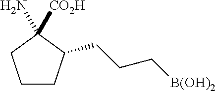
C1CC(CCC[B(OH)2])C(N)([CO2H])C1
